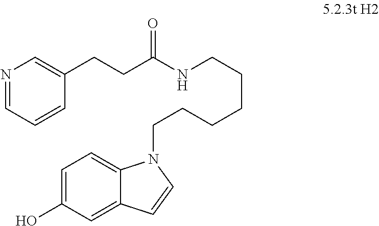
C1(CCC(=O)NCCCCCCN2C3=CC=C(O)C=C3C=C2)=CN=CC=C1
